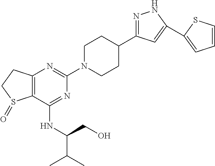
C12=C(C(NC(C(C)C)CO)=NC(N3CCC(C4=NNC(C5=CC=CS5)=C4)CC3)=N1)S(=O)CC2
